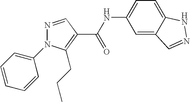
C1(N2N=CC(C(NC3=CC=C4C(=C3)C=NN4)=O)=C2CCC)=CC=CC=C1
